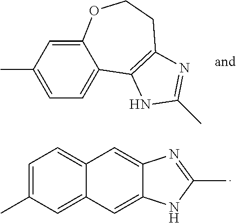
C1=C2C(=CC(C)=C1)OCCC1=C2NC(C)=N1.C1=C(C)C=C2C(=C1)C=C1C(=C2)NC(C)=N1
